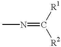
CN=C([R1])[R2]
